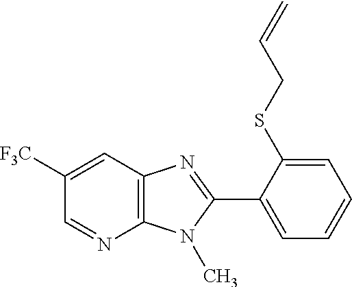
C1=NC2=C(C=C1[F3C])N=C(C1=CC=CC=C1SCC=C)N2C
